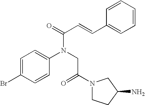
C1=C(Br)C=CC(N(CC(N2CCC(N)C2)=O)C(=O)C=CC2=CC=CC=C2)=C1
